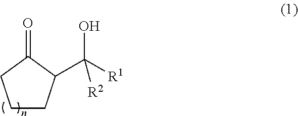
C1CC(C([R1])(O)[R2])C(=O)C1
